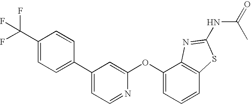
C1(C2=CC=NC(OC3=CC=CC4=C3N=C(NC(=O)C)S4)=C2)=CC=C(C(F)(F)F)C=C1
